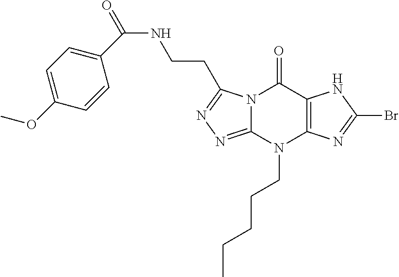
C(CC1=NN=C2N1C(=O)C1=C(N=C(Br)N1)N2CCCCC)NC(=O)C1=CC=C(OC)C=C1
